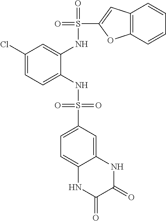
C1(Cl)=CC=C(NS(=O)(=O)C2=CC=C3C(=C2)NC(=O)C(=O)N3)C(NS(=O)(C2=CC3=C(O2)C=CC=C3)=O)=C1
